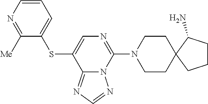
C1CN(C2=NC=C(SC3=CC=CN=C3[Me])C3=NC=NN23)CCC12C(N)CCC2
